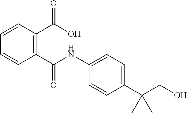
C1=CC(C(=O)NC2=CC=C(C(CO)(C)C)C=C2)=C(C(=O)O)C=C1
